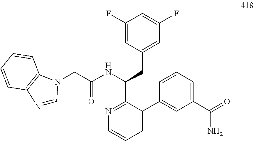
C(C(NC(CC1=CC(F)=CC(F)=C1)C1=NC=CC=C1C1=CC(C(=O)N)=CC=C1)=O)N1C=NC2=C1C=CC=C2
